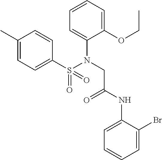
C1(C)=CC=C(S(N(CC(NC2=CC=CC=C2Br)=O)C2=CC=CC=C2OCC)(=O)=O)C=C1
